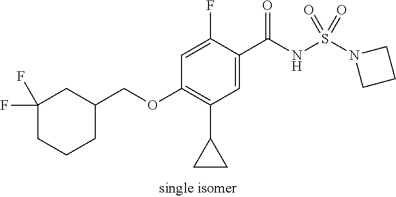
C1=C(F)C(C(NS(N2CCC2)(=O)=O)=O)=CC(C2CC2)=C1OCC1CC(F)(F)CCC1
